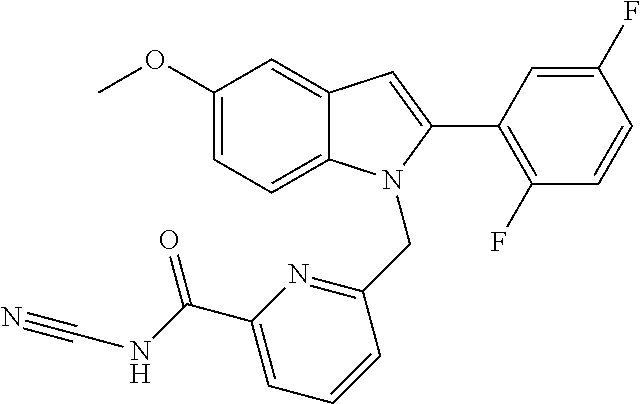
C1(OC)=CC=C2C(=C1)C=C(C1=C(F)C=CC(F)=C1)N2CC1=NC(C(NC#N)=O)=CC=C1
